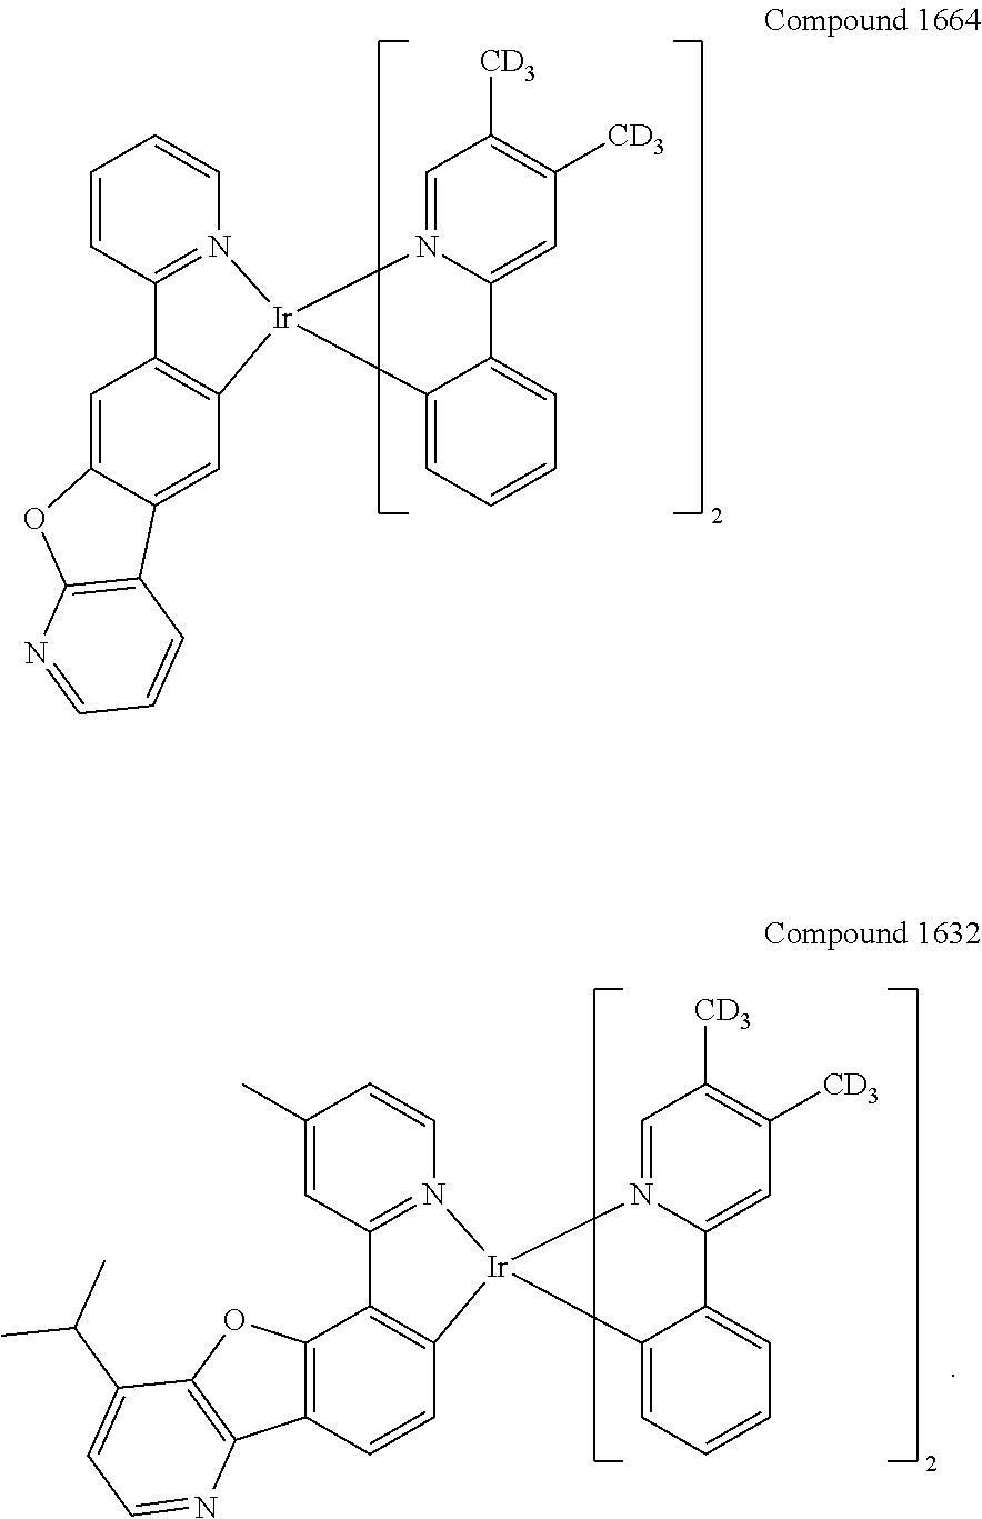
C1=CC2=N(C=C1)[Ir]1(C3=C2C=C2C(=C3)C3=C(O2)N=CC=C3)N2=CC([CD3])=C([CD3])C=C2C2=CC=CC=C21.C1(C)=CC2=N(C=C1)[Ir]1(C3=C2C2=C(C=C3)C3=C(O2)C(C(C)C)=CC=N3)N2=CC([CD3])=C([CD3])C=C2C2=CC=CC=C21
